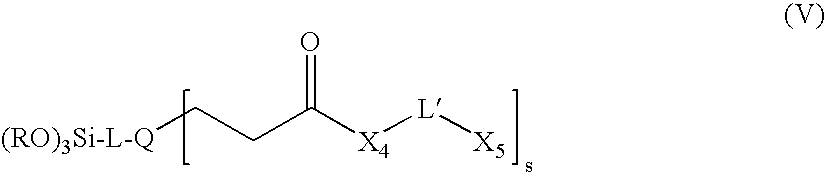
[(RO)3Si-L-Q]CCC([X4][L][X5])=O
